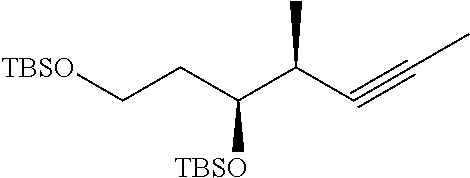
[TBSO]CCC(C(C#CC)C)[TBSO]
